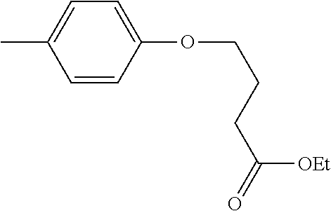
CC1=CC=C(OCCCC(=O)[OEt])C=C1
